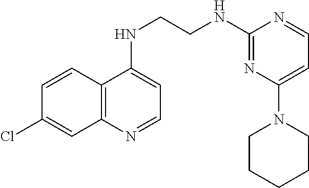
C1=CC2=C(C=C1Cl)N=CC=C2NCCNC1=NC(N2CCCCC2)=CC=N1
